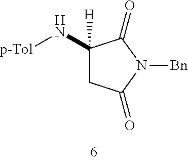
C1C(=O)N([Bn])C(=O)C1(N[p-Tol])[H]
